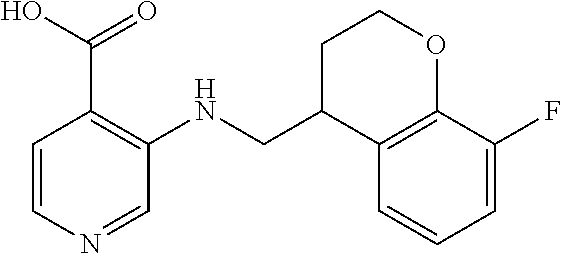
C1=CN=CC(NCC2C3=C(OCC2)C(F)=CC=C3)=C1C(=O)O
